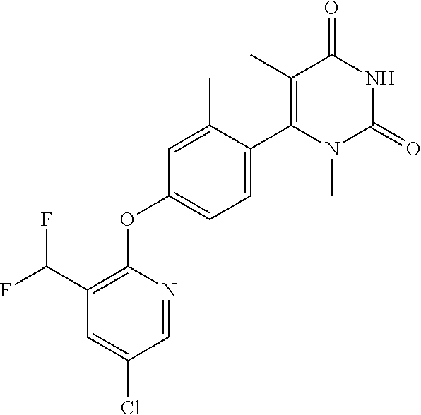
C1(C(F)F)=C(OC2=CC=C(C3=C(C)C(=O)NC(=O)N3C)C(C)=C2)N=CC(Cl)=C1
